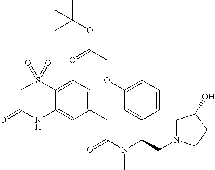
C1(CC(N(C(CN2CC(O)CC2)C2=CC(OCC(OC(C)(C)C)=O)=CC=C2)C)=O)=CC=C2C(=C1)NC(=O)CS2(=O)=O
